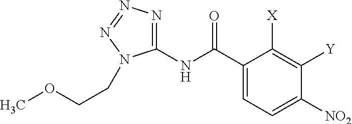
C1=C(C(NC2=NN=NN2CCOC)=O)C([X])=C([Y])C([NO2])=C1
